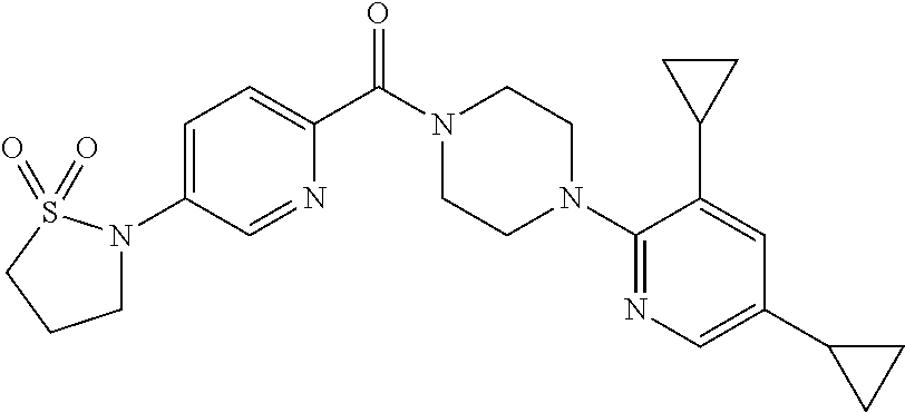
C1=C(N2CCCS2(=O)=O)C=NC(C(N2CCN(C3=NC=C(C4CC4)C=C3C3CC3)CC2)=O)=C1
